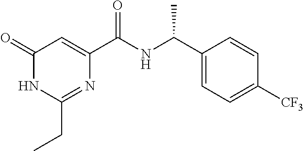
C1(CC)=NC(C(NC(C2=CC=C([CF3])C=C2)C)=O)=CC(=O)N1
